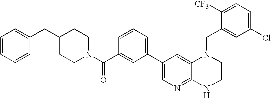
C1=CC=CC(CC2CCN(C(C3=CC(C4=CN=C5C(=C4)N(CC4=CC(Cl)=CC=C4[CF3])CCN5)=CC=C3)=O)CC2)=C1
